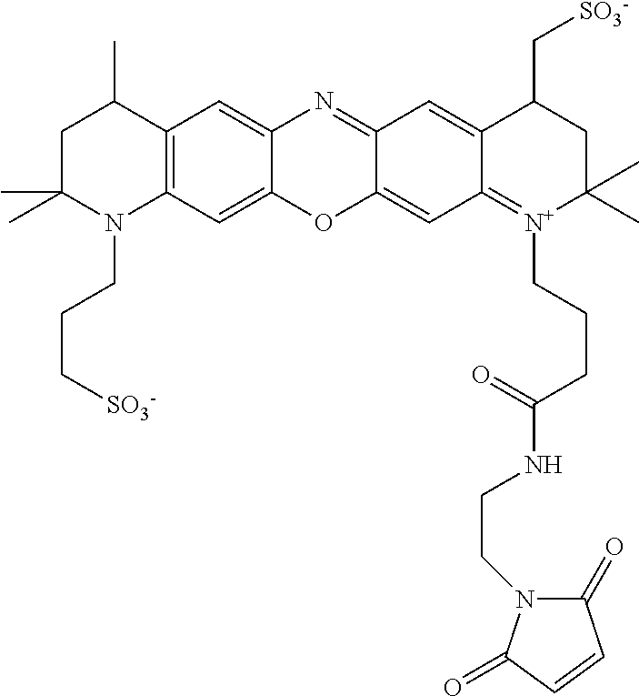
C12=C(C=C3C(=C1)N=C1C(=CC4=[N+](CCCC(NCCN5C(=O)C=CC5=O)=O)C(C)(C)CC(C[SO3-])C4=C1)O3)N(CCC[SO3-])C(C)(C)CC2C
